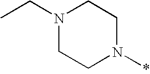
N1(CC)CCN(*)CC1
